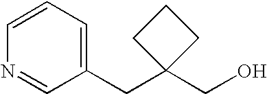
C1(CC2(CO)CCC2)=CC=CN=C1
